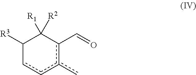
C1([R3])ccc(c)c(C=O)C1([R1])[R2]
